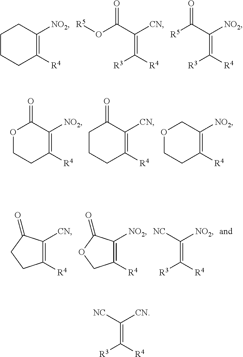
C1CCC([R4])=C([NO2])C1.O(C(C(=C([R4])[R3])[CN])=O)[R5].[R5]C(C(=C([R4])[R3])[NO2])=O.O1C(=O)C([NO2])=C([R4])CC1.C1C(=O)C([CN])=C([R4])CC1.O1CC([NO2])=C([R4])CC1.C1([R4])=C([CN])C(=O)CC1.C1([R4])=C([NO2])C(=O)OC1.C(=C([NO2])[NC])([R4])[R3].C(=C([CN])[NC])([R4])[R3]
